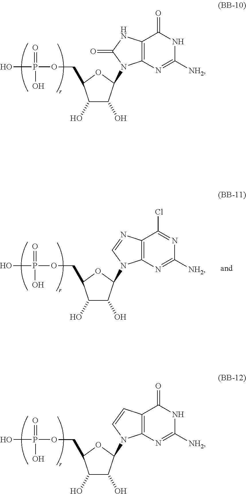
C12=C(N=C([NH2])NC1=O)N(C1C(O)C(O)C(COP(=O)(O)O)O1)C(=O)N2.C12=C(N=C([NH2])NC1=O)N(C1C(O)C(O)C(COP(=O)(O)O)O1)C=C2.C12=C(N=C([NH2])N=C1Cl)N(C1C(O)C(O)C(COP(=O)(O)O)O1)C=N2
